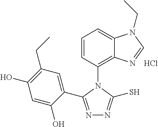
C1=CC(N2C(C3=CC(CC)=C(O)C=C3O)=NN=C2S)=C2C(=C1)N(CC)C=N2.Cl
